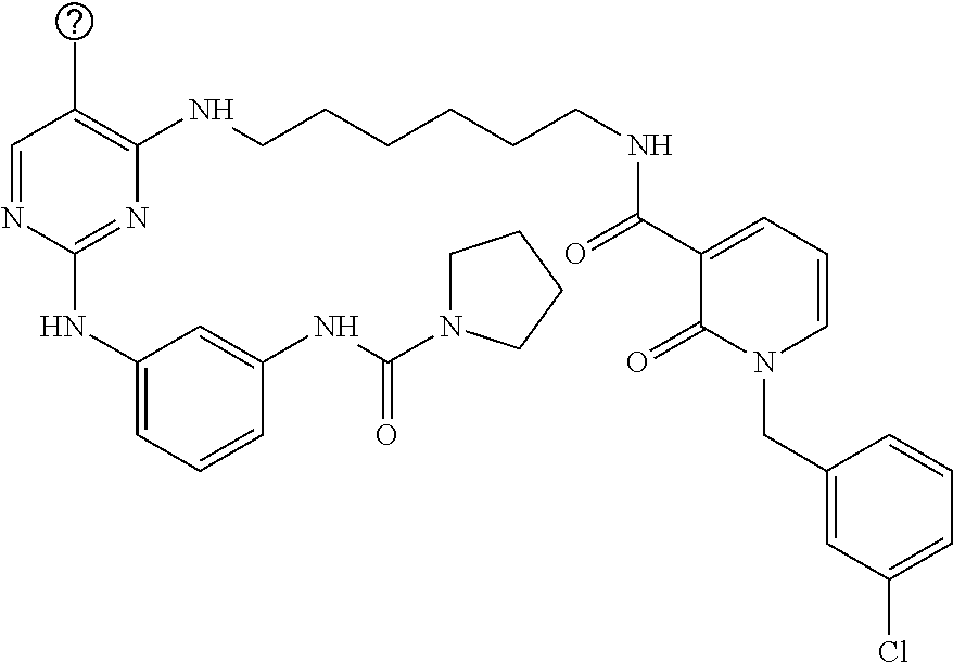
C1=NC(NC2=CC=CC(NC(=O)N3CCCC3)=C2)=NC(NCCCCCCNC(C2=CC=CN(CC3=CC(Cl)=CC=C3)C2=O)=O)=C1C
